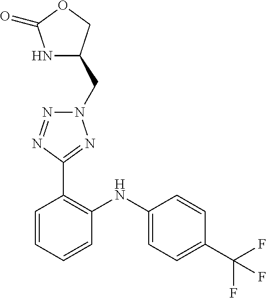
C1=CC(C(F)(F)F)=CC=C1NC1=C(C2=NN(CC3NC(=O)OC3)N=N2)C=CC=C1
